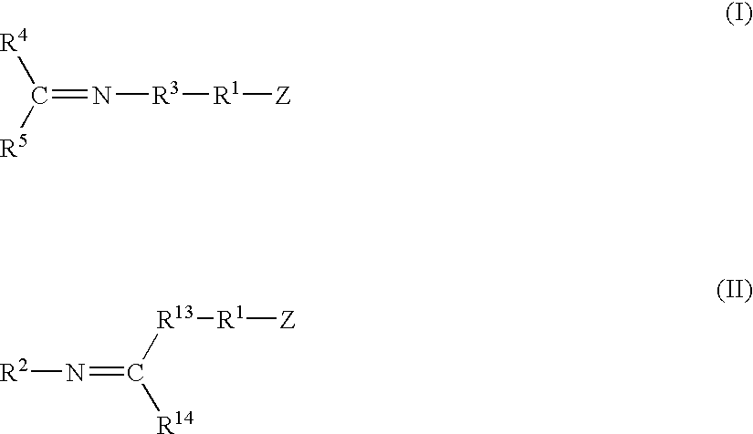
C(=N[R3][R1][Z])([R4])[R5].[R2]N=C([R14])[R13][R1][Z]
